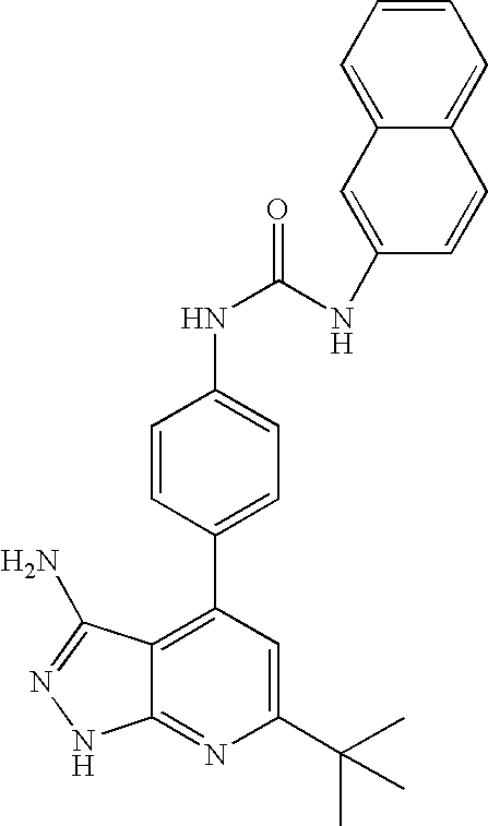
C1(C(C)(C)C)=CC(C2=CC=C(NC(=O)NC3=CC4=CC=CC=C4C=C3)C=C2)=C2C(=N1)NN=C2N
